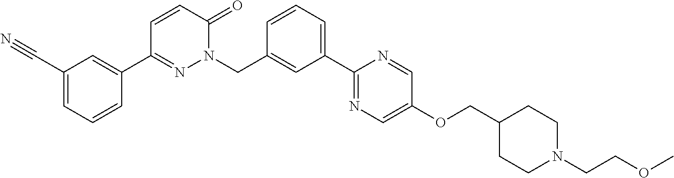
C1(C2=NN(CC3=CC(C4=NC=C(OCC5CCN(CCOC)CC5)C=N4)=CC=C3)C(=O)C=C2)=CC(C#N)=CC=C1
